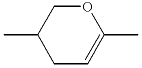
C1C=C(C)OCC1C
